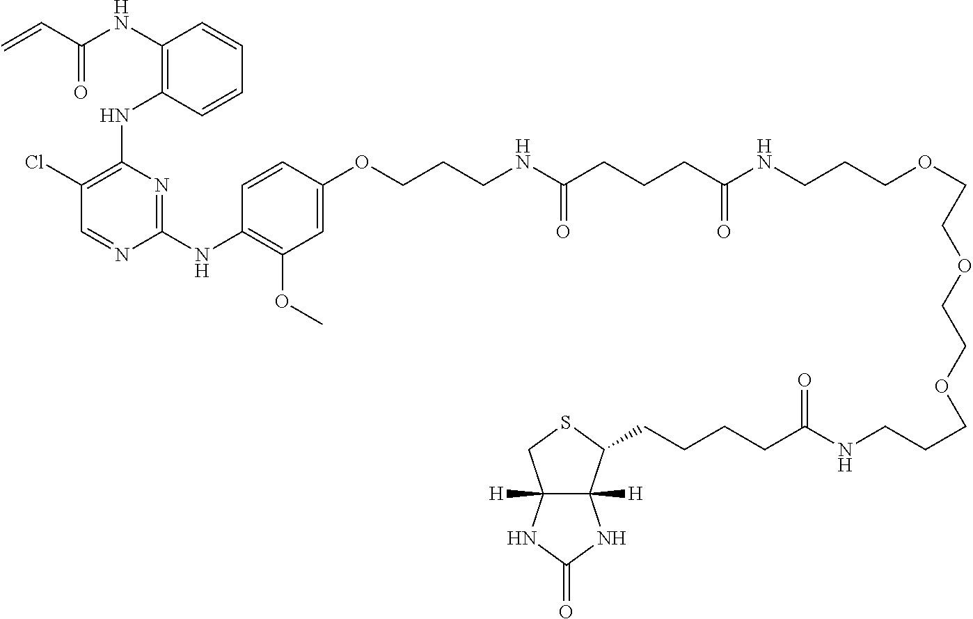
C1=CC(NC2=C(Cl)C=NC(NC3=C(OC)C=C(OCCCNC(CCCC(NCCCOCCOCCOCCCNC(CCCCC4C5([H])C([H])(CS4)NC(=O)N5)=O)=O)=O)C=C3)=N2)=C(NC(C=C)=O)C=C1
